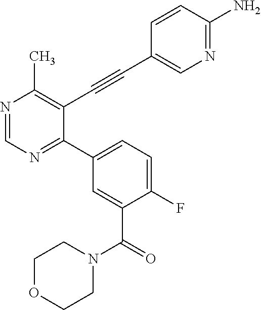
N1=CN=C(C2=CC=C(F)C(C(N3CCOCC3)=O)=C2)C(C#CC2=CN=C(N)C=C2)=C1C
